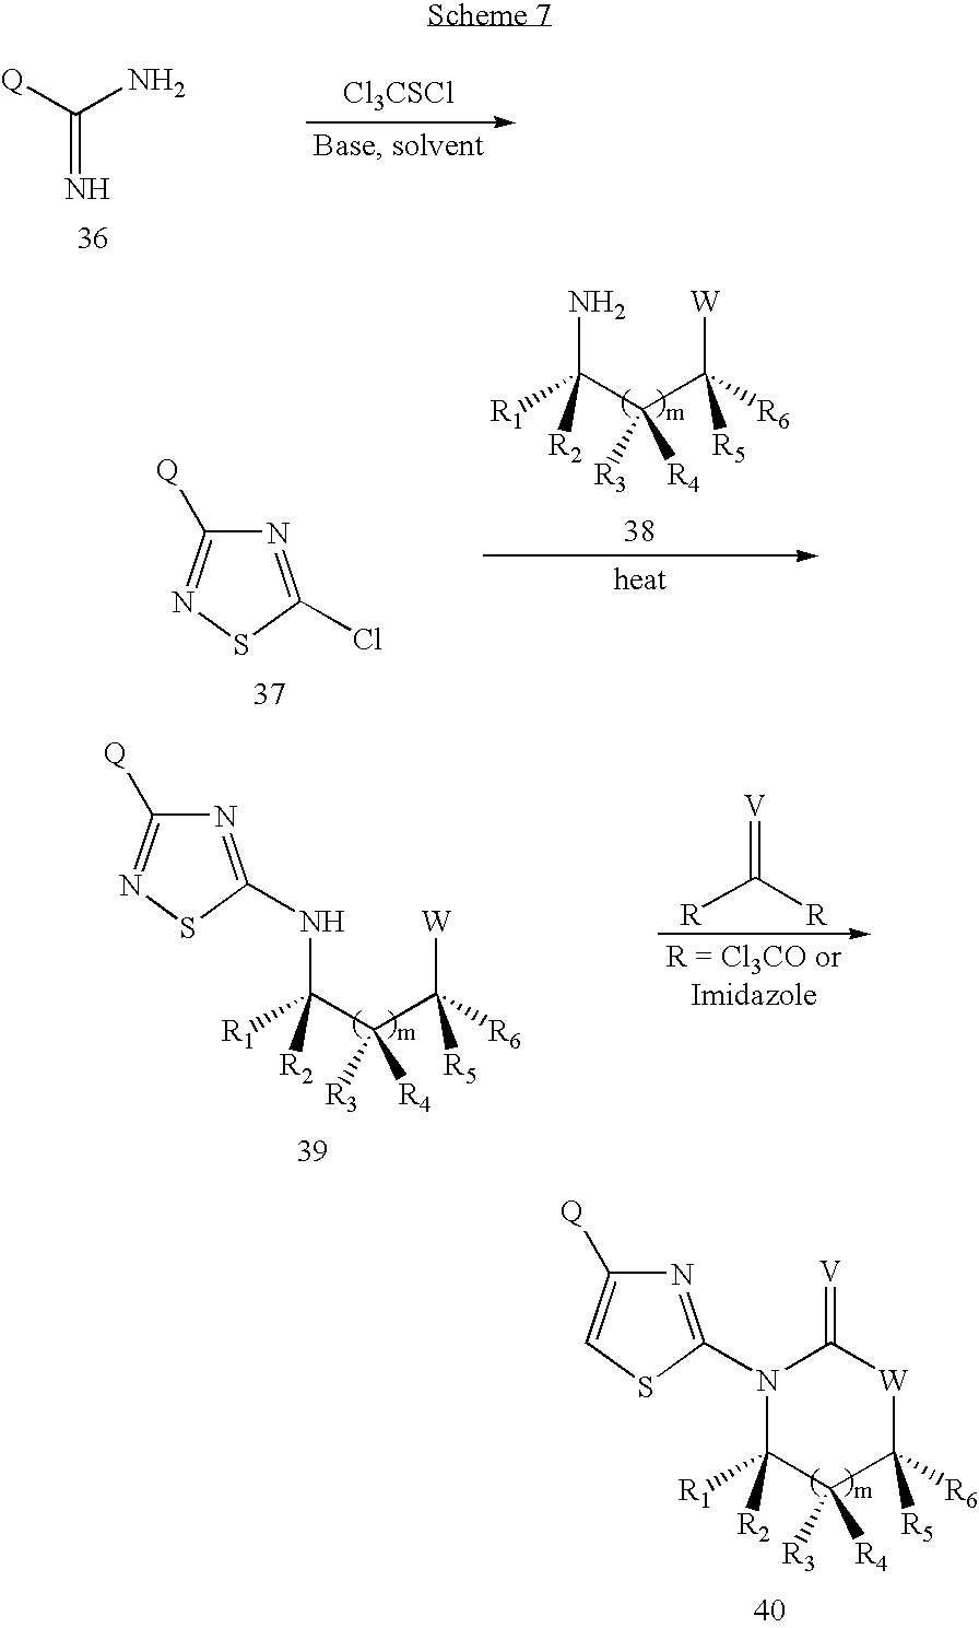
C(=N)([Q])N.[Cl3CSCl].NC(C(C([W])([R5])[R6])([R4])[R3])([R1])[R2].N1=C(Cl)SN=C1[Q].N(C(C(C([W])([R5])[R6])([R4])[R3])([R1])[R2])C1=NC([Q])=NS1.[V]=C([R])[R].N1(C2=NC([Q])=CS2)C([R1])([R2])C([R4])([R3])C([R5])([R6])[W]C1=[V]
